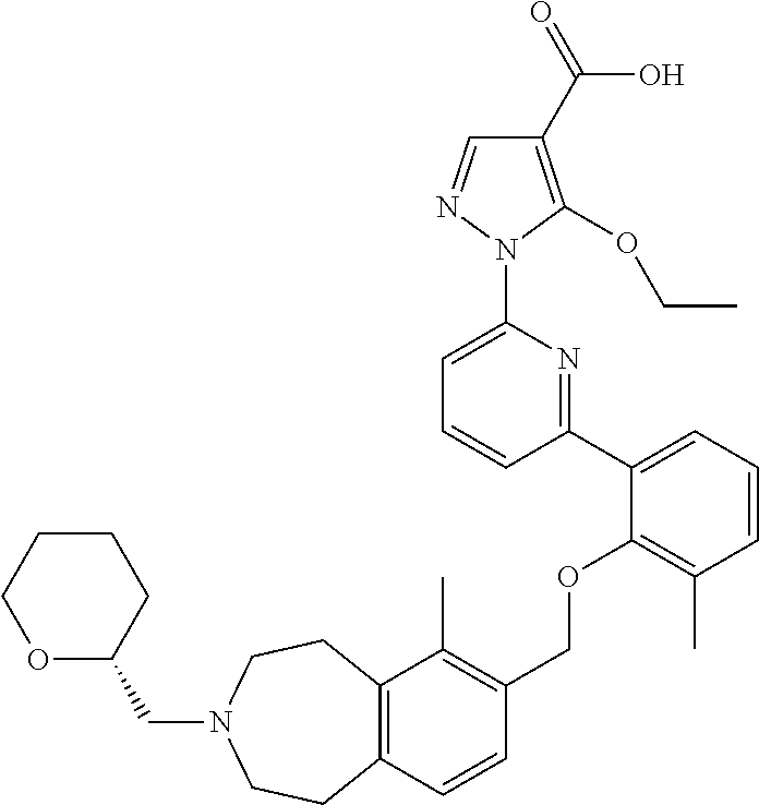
C1(C2=CC=CC(C)=C2OCC2=C(C)C3=C(C=C2)CCN(CC2CCCCO2)CC3)=NC(N2N=CC(C(=O)O)=C2OCC)=CC=C1
